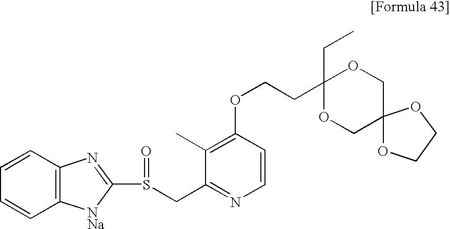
C1(CC)(CCOC2=C(C)C(CS(C3=NC4=C(C=CC=C4)[NNa]3)=O)=NC=C2)OCC2(CO1)OCCO2
